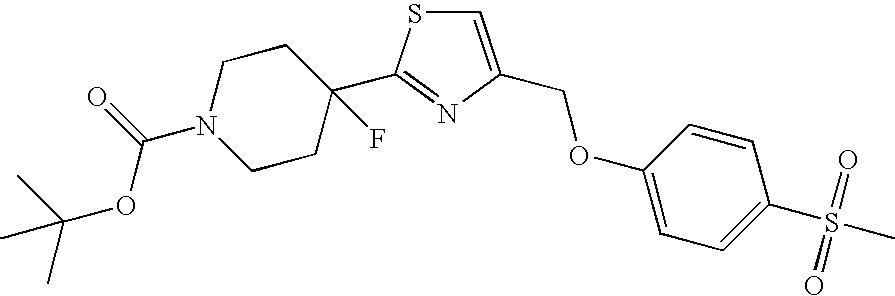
C1=C(COC2=CC=C(S(C)(=O)=O)C=C2)N=C(C2(F)CCN(C(=O)OC(C)(C)C)CC2)S1
